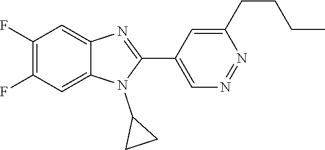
C1(F)=C(F)C=C2C(=C1)N=C(C1=CN=NC(CCCC)=C1)N2C1CC1
